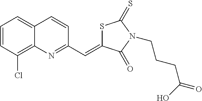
S1C(=CC2=NC3=C(Cl)C=CC=C3C=C2)C(=O)N(CCCC(=O)O)C1=S
